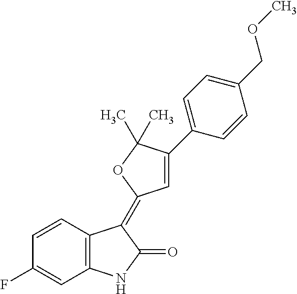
C1=CC(F)=CC2=C1C(=C1C=C(C3=CC=C(COC)C=C3)C(C)(C)O1)C(=O)N2
